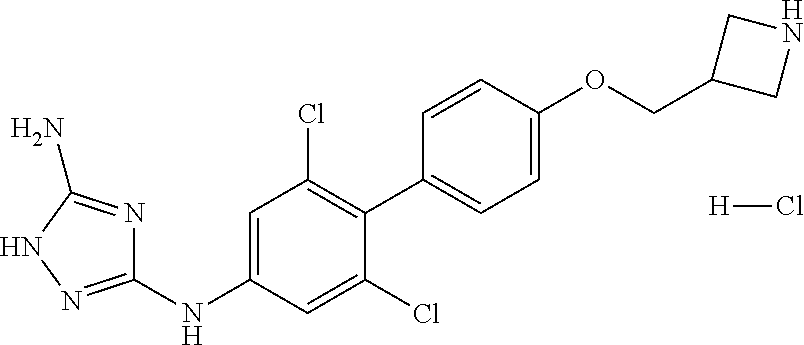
C1(NC2=CC(Cl)=C(C3=CC=C(OCC4CNC4)C=C3)C(Cl)=C2)=NNC(N)=N1.[H]Cl
